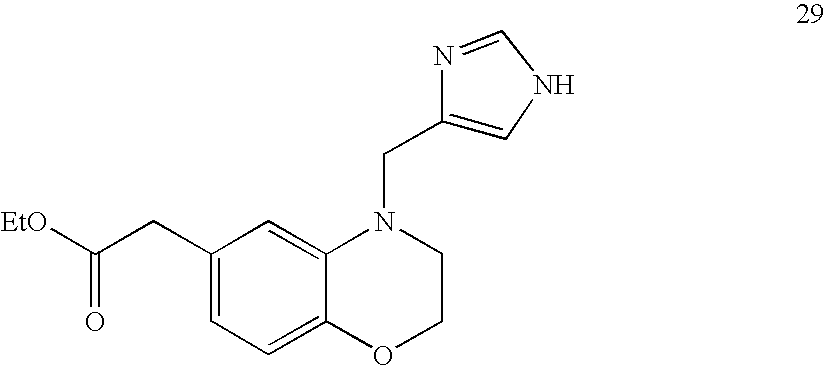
C1(CC([EtO])=O)=CC=C2C(=C1)N(CC1=CNC=N1)CCO2
